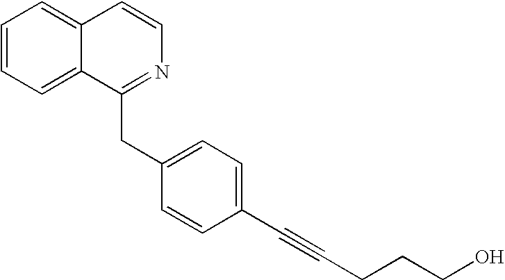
OCCCC#CC1=CC=C(CC2=NC=CC3=CC=CC=C23)C=C1
